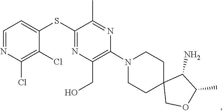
C1CN(C2=C(CO)N=C(SC3=CC=NC(Cl)=C3Cl)C(C)=N2)CCC12COC(C)C2N
